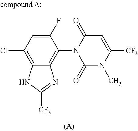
C1(F)=CC(Cl)=C2C(=C1N1C(=O)N(C)C([CF3])=CC1=O)N=C([CF3])N2
